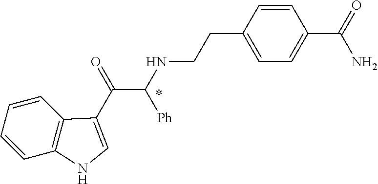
C1=CC2=C(C=C1)C(C(=O)C(NCCC1=CC=C(C(=O)N)C=C1)[Ph])=CN2
